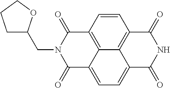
C1C(CN2C(=O)C3=C4C(=CC=C5C4=C(C=C3)C(=O)NC5=O)C2=O)OCC1
